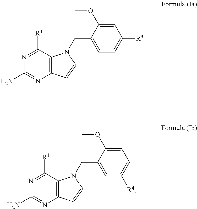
C12=C(C([R1])=NC(N)=N1)N(CC1=CC=C([R3])C=C1OC)C=C2.C12=C(C([R1])=NC(N)=N1)N(CC1=CC([R4])=CC=C1OC)C=C2
